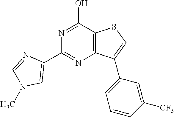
N1=C(O)C2=C(N=C1C1=CN(C)C=N1)C(C1=CC=CC([CF3])=C1)=CS2
